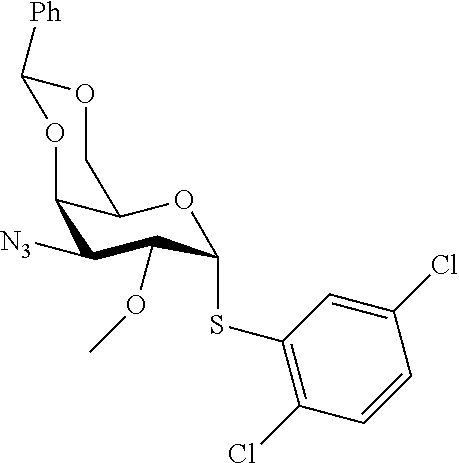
C1([N3])C(OC)C(SC2=C(Cl)C=CC(Cl)=C2)OC2C1OC([Ph])OC2
